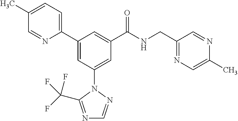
C1(C2=CC(N3N=CN=C3C(F)(F)F)=CC(C(NCC3=NC=C(C)N=C3)=O)=C2)=CC=C(C)C=N1
